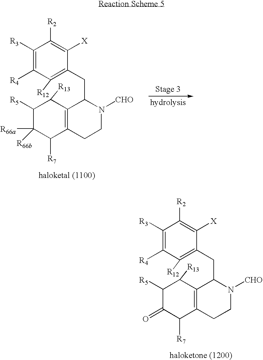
C1([R3])=C([R4])C([R12])=C(CC2C3=C(C([R7])C(=O)C([R5])C3[R13])CCN2[CHO])C([X])=C1[R2].C1([R3])=C([R4])C([R12])=C(CC2C3=C(C([R7])C([R66a])([R66b])C([R5])C3[R13])CCN2[CHO])C([X])=C1[R2]
